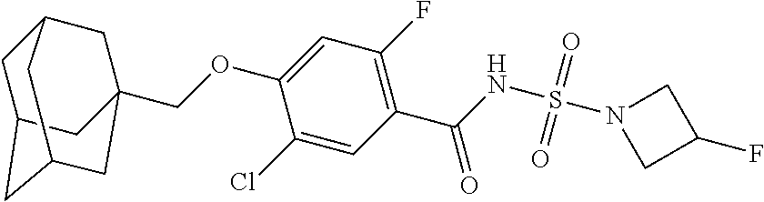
C(OC1=CC(F)=C(C(=O)NS(=O)(=O)N2CC(F)C2)C=C1Cl)C12CC3CC(CC(C1)C3)C2
